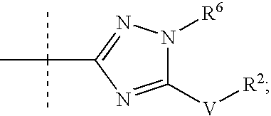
N1([R6])C([V][R2])=NC(C(C)(C)C)=N1
